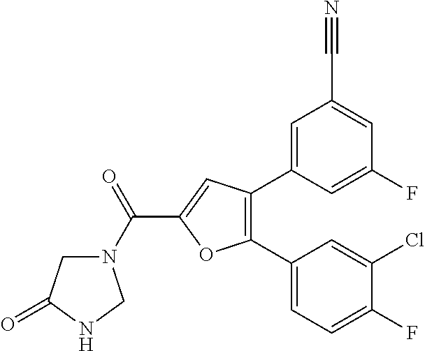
C1(C2=CC=C(F)C(Cl)=C2)=C(C2=CC(C#N)=CC(F)=C2)C=C(C(=O)N2CC(=O)NC2)O1
